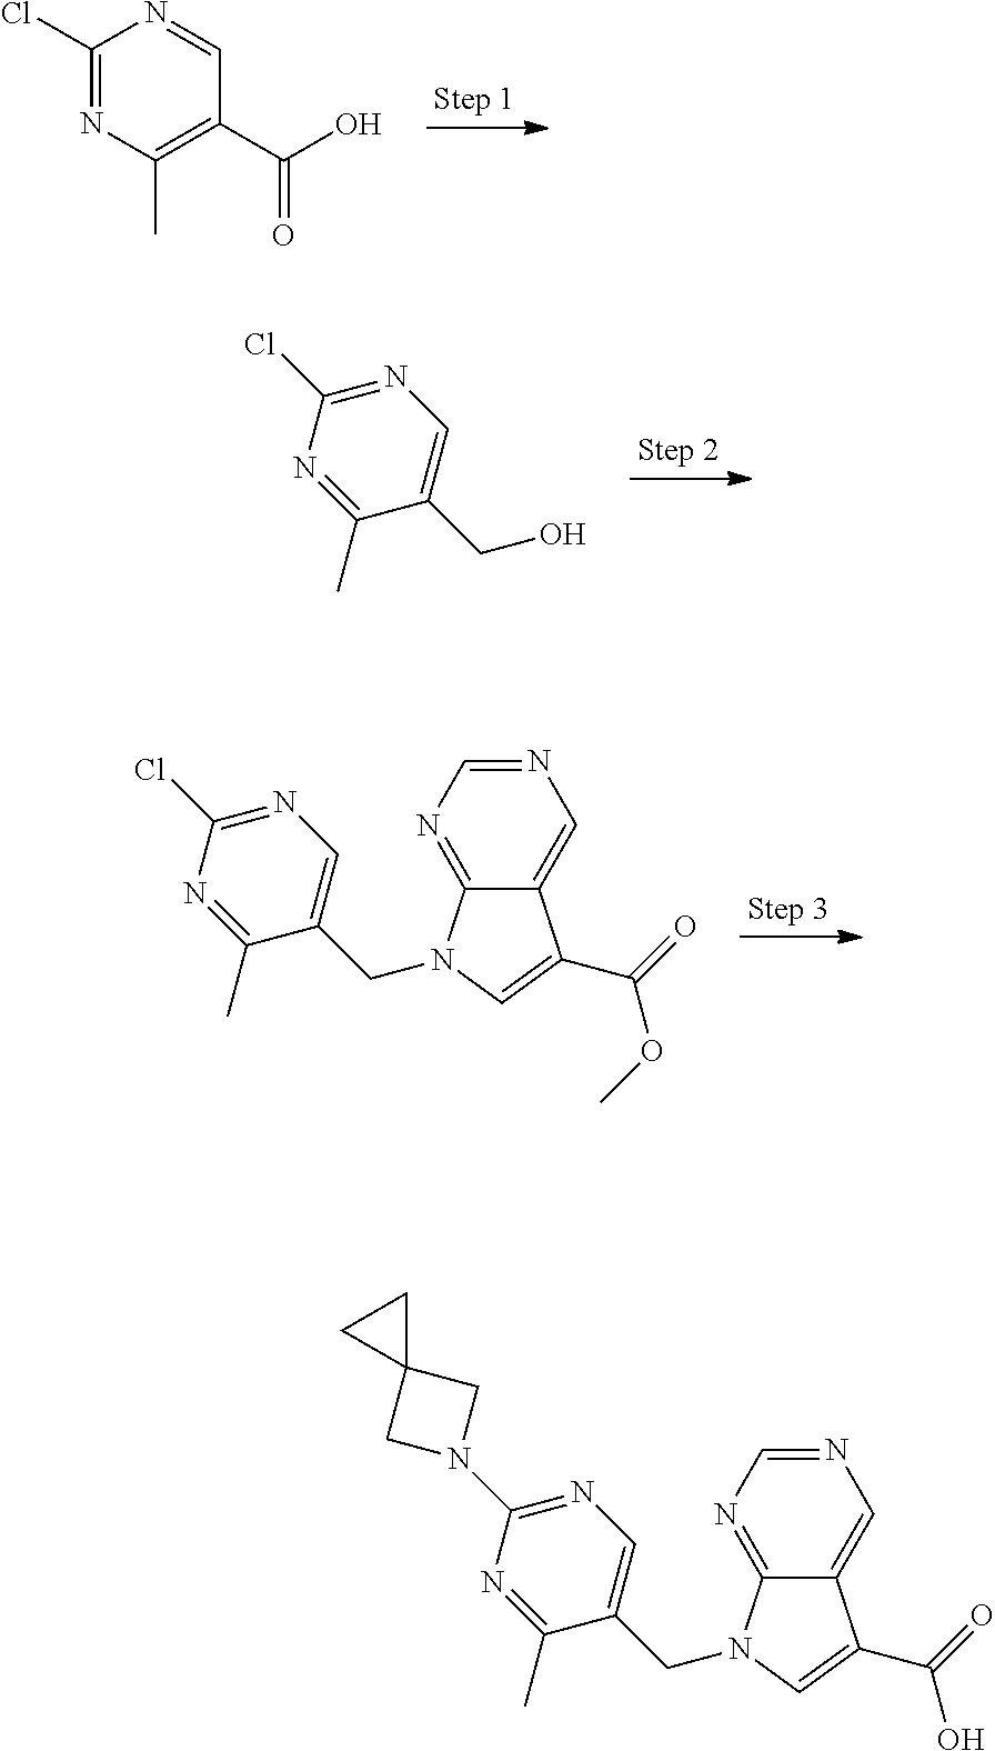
C1(Cl)=NC(C)=C(C(O)=O)C=N1.C1(Cl)=NC=C(CO)C(C)=N1.C1(Cl)=NC=C(CN2C3=NC=NC=C3C(C(=O)OC)=C2)C(C)=N1.C1(N2CC3(C2)CC3)=NC=C(CN2C3=NC=NC=C3C(C(=O)O)=C2)C(C)=N1
